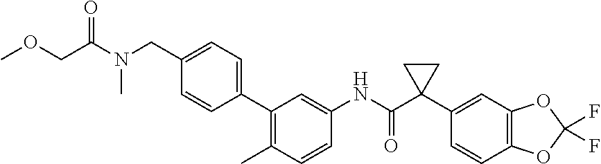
C1=CC(C)=C(C2=CC=C(CN(C(COC)=O)C)C=C2)C=C1NC(C1(C2=CC3=C(C=C2)OC(F)(F)O3)CC1)=O
